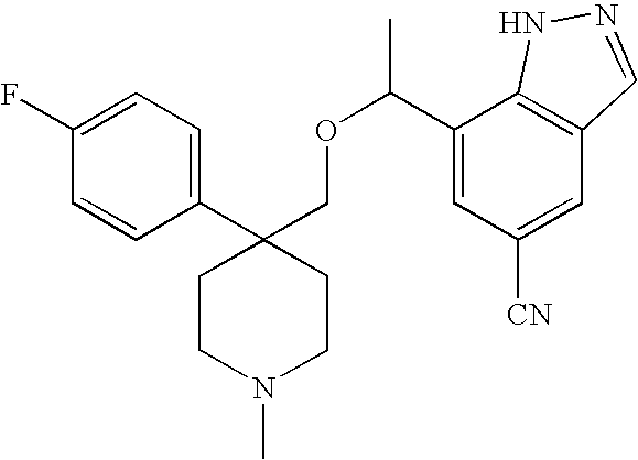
C1(C2(COC(C)C3=CC([CN])=CC4=C3NN=C4)CCN(C)CC2)=CC=C(F)C=C1
